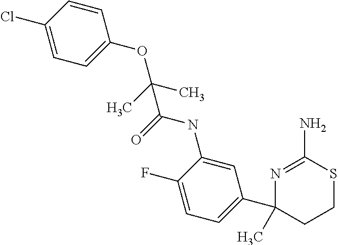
N(C1=CC(C2(C)CCSC(N)=N2)=CC=C1F)C(=O)C(C)(C)OC1=CC=C(Cl)C=C1
